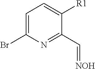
C1=C(Br)N=C(C=[NOH])C([R1])=C1
